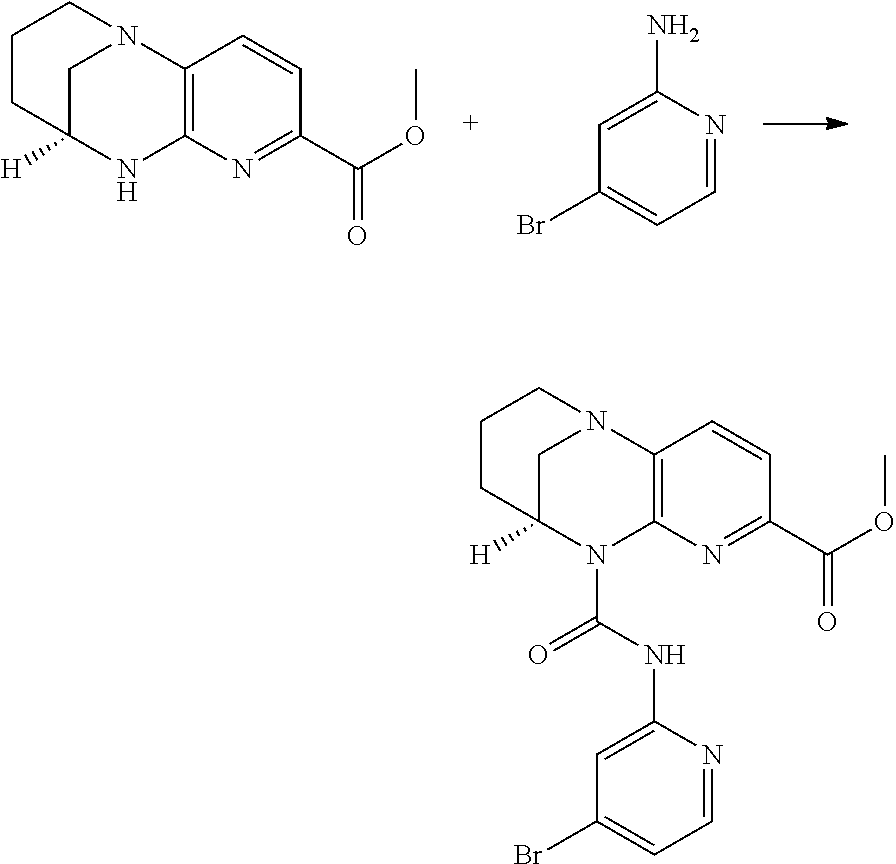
COC(C1=NC2=C(N3CC([H])(N2)CCC3)C=C1)=O.C1(Br)=CC=NC(N)=C1.C12=C(N3CC([H])(N1C(=O)NC1=CC(Br)=CC=N1)CCC3)C=CC(C(OC)=O)=N2
